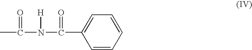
CC(N(C(C1=CC=CC=C1)=O)[H])=O
